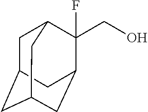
C1C2CC3CC(C(CO)(F)C1C3)C2
